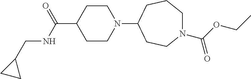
C1CN(C2CCN(C(OCC)=O)CCC2)CCC1C(=O)NCC1CC1
